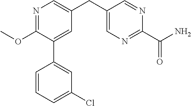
C1(OC)=NC=C(CC2=CN=C(C(N)=O)N=C2)C=C1C1=CC(Cl)=CC=C1
